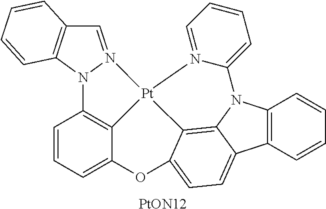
C1=N2N(C3=C1C=CC=C3)C1=C3[Pt]24C2=C5N(C6=C(C5=CC=C2OC3=CC=C1)C=CC=C6)C1=CC=CC=N41.[PtON12]
